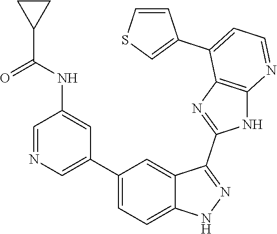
C1=NC=C(C2=CC=C3C(=C2)C(C2=NC4=C(N2)N=CC=C4C2=CSC=C2)=NN3)C=C1NC(C1CC1)=O
